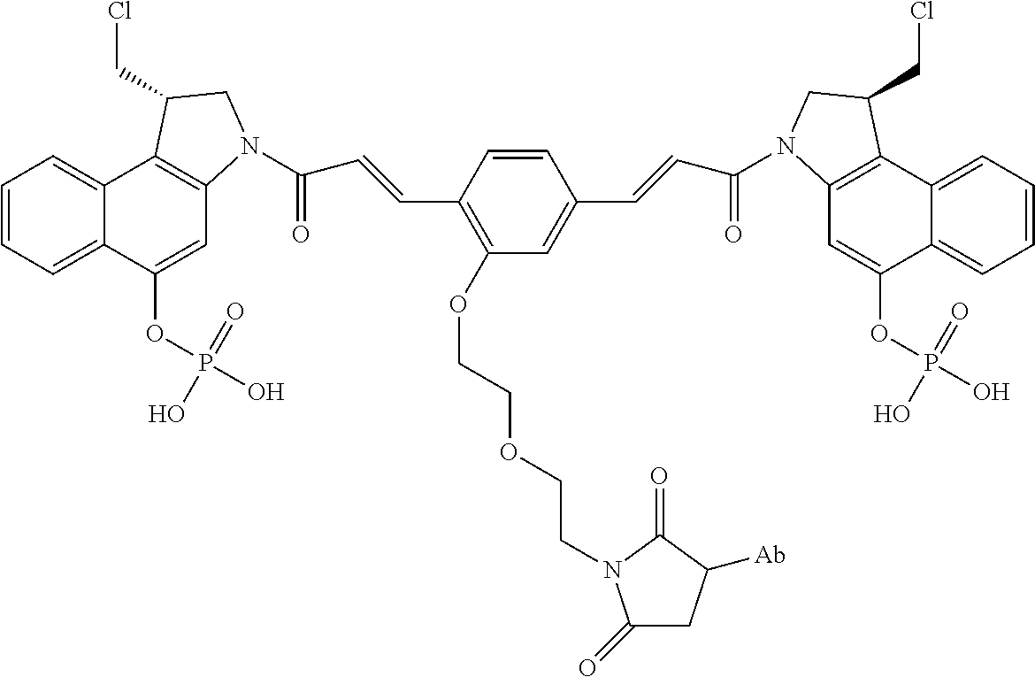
C1=CC(C=CC(=O)N2C3=C(C4=CC=CC=C4C(OP(O)(=O)O)=C3)C(CCl)C2)=C(OCCOCCN2C(=O)CC([Ab])C2=O)C=C1C=CC(=O)N1C2=C(C3=CC=CC=C3C(OP(O)(=O)O)=C2)C(CCl)C1
